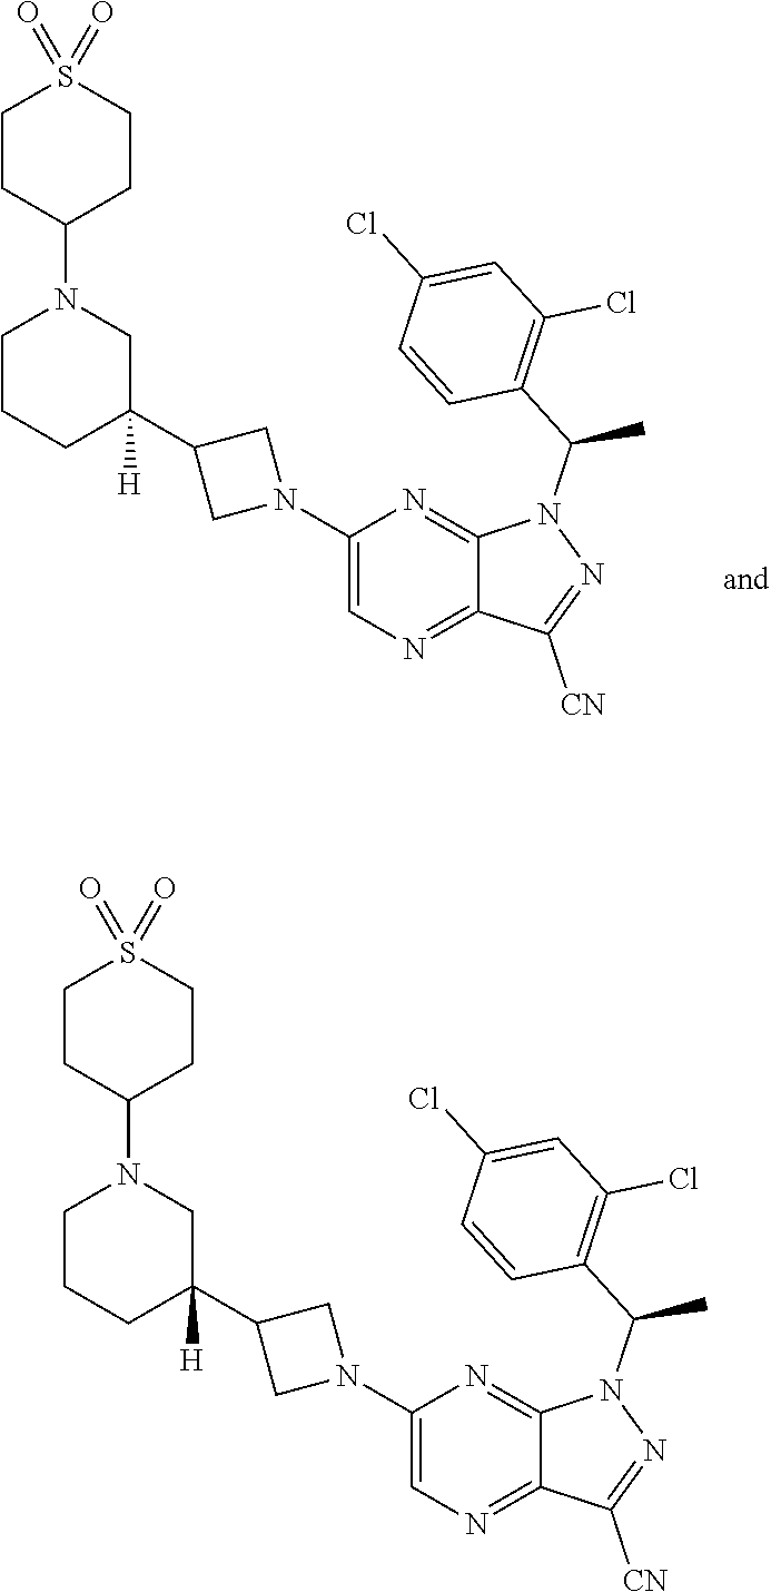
C1(N2CC(C3([H])CN(C4CCS(=O)(=O)CC4)CCC3)C2)=CN=C2C(=N1)N(C(C1=C(Cl)C=C(Cl)C=C1)C)N=C2[CN].C1(N2CC(C3([H])CN(C4CCS(=O)(=O)CC4)CCC3)C2)=CN=C2C(=N1)N(C(C1=C(Cl)C=C(Cl)C=C1)C)N=C2[CN]
